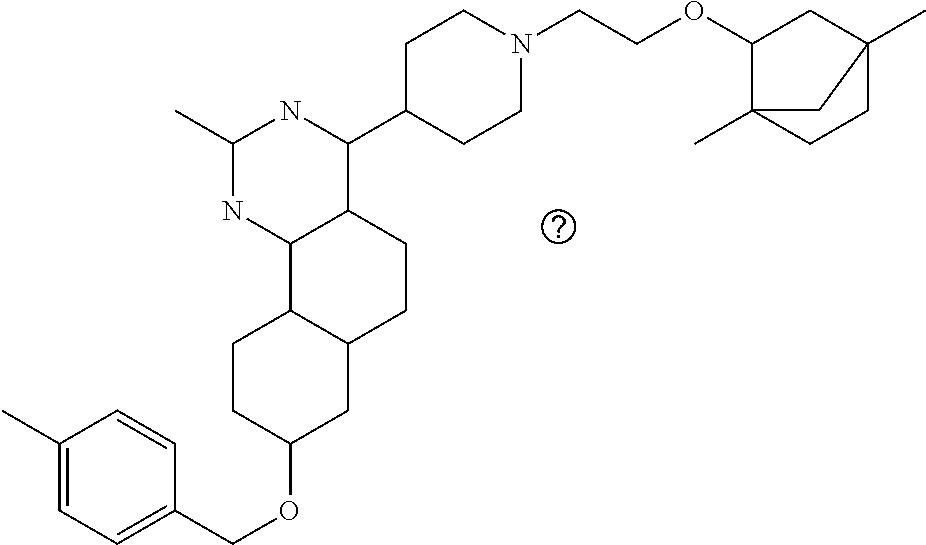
O(C1CC2C(CC1)C1C(CC2)C(C2CCN(CCOC3C4(C)CCC(C)(C3)C4)CC2)NC(C)N1)CC1=CC=C(C)C=C1
